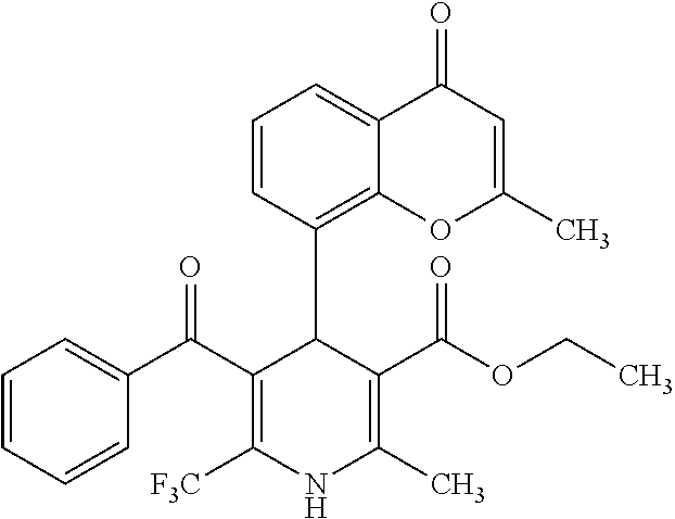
C1=CC=CC(C(C2=C([F3C])NC(C)=C(C(OCC)=O)C2C2=C3C(=CC=C2)C(=O)C=C(C)O3)=O)=C1
